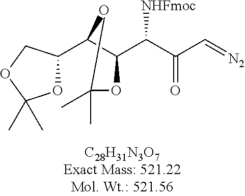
O1C(C2C(C(C(C=[N2])=O)[NHFmoc])OC(C)(C)O2)COC1(C)C
